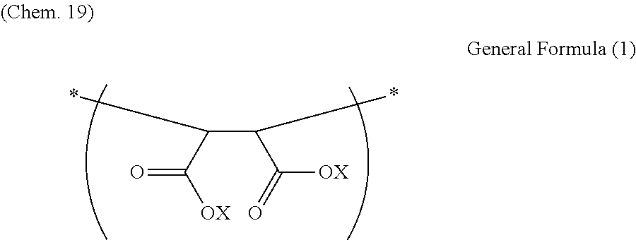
C(C(C(=O)[OX])*)(C([OX])=O)*
